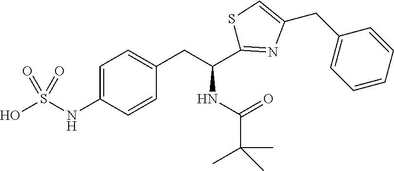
C1=C(NS(O)(=O)=O)C=CC(CC(NC(=O)C(C)(C)C)C2=NC(CC3=CC=CC=C3)=CS2)=C1
